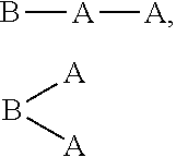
B[A][A].B([A])[A]
